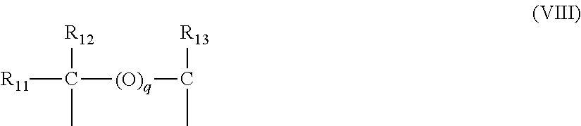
[R11]C([R12])(C)[(O)q]C([R13])C
